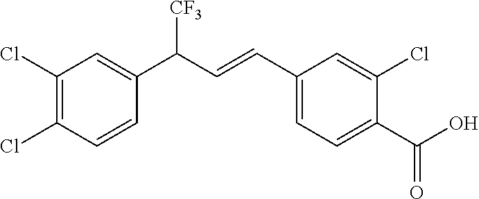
C1(Cl)=C(Cl)C=CC(C(C=CC2=CC=C(C(O)=O)C(Cl)=C2)[CF3])=C1
